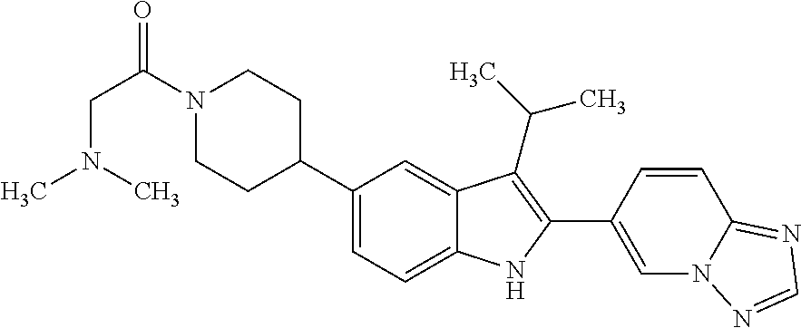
C1=C(C2=C(C(C)C)C3=CC(C4CCN(C(CN(C)C)=O)CC4)=CC=C3N2)C=CC2=NC=NN12
